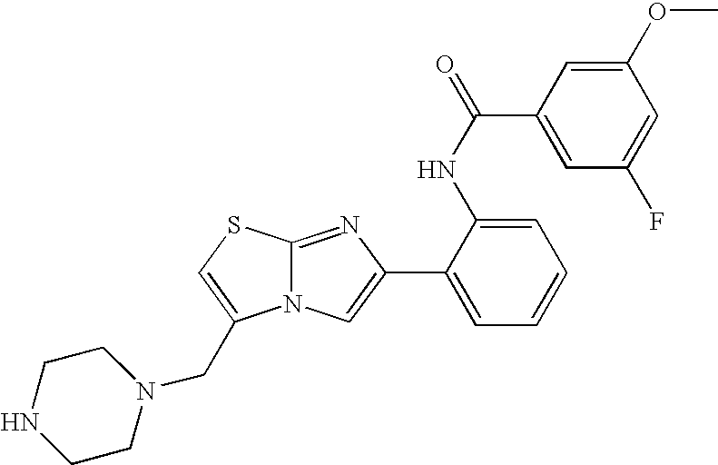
N12C(=NC(C3=CC=CC=C3NC(=O)C3=CC(F)=CC(OC)=C3)=C1)SC=C2CN1CCNCC1
